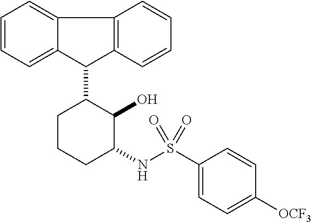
C1(C2CCCC(NS(C3=CC=C([OCF3])C=C3)(=O)=O)C2O)C2=C(C3=CC=CC=C13)C=CC=C2
